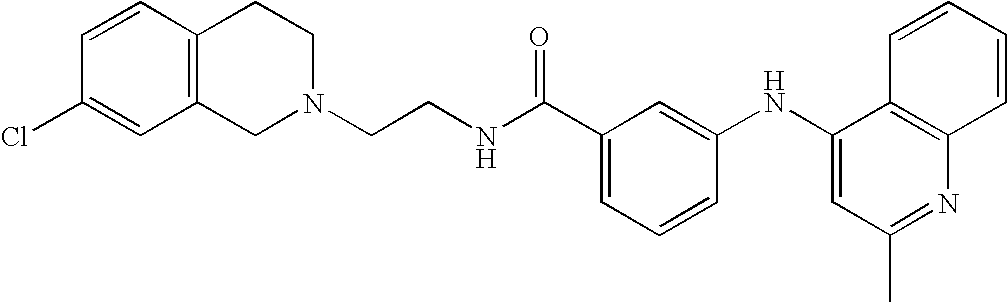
C1(Cl)=CC2=C(C=C1)CCN(CCNC(C1=CC=CC(NC3=CC(C)=NC4=C3C=CC=C4)=C1)=O)C2
